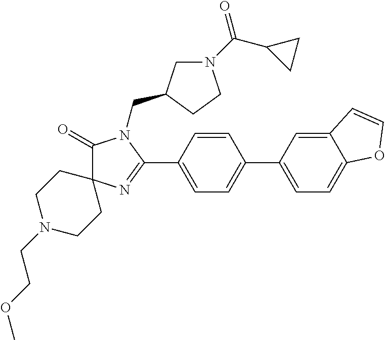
C1(=O)C2(N=C(C3=CC=C(C4=CC=C5C(=C4)C=CO5)C=C3)N1CC1CN(C(C3CC3)=O)CC1)CCN(CCOC)CC2
